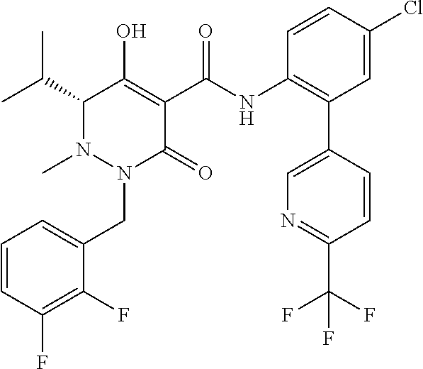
C1=CC(F)=C(F)C(CN2C(=O)C(C(=O)NC3=C(C4=CN=C(C(F)(F)F)C=C4)C=C(Cl)C=C3)=C(O)C(C(C)C)N2C)=C1
